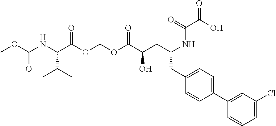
O(C(C(CC(CC1=CC=C(C2=CC(Cl)=CC=C2)C=C1)NC(C(O)=O)=O)O)=O)COC(=O)C(C(C)C)NC(OC)=O
